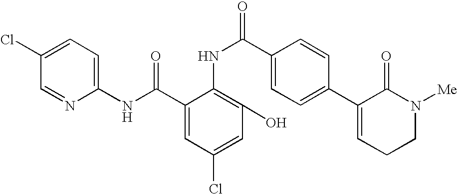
C1(NC(=O)C2=CC(Cl)=CC(O)=C2NC(=O)C2=CC=C(C3=CCCN([Me])C3=O)C=C2)=CC=C(Cl)C=N1
